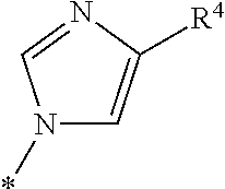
N1(*)C=C([R4])N=C1
